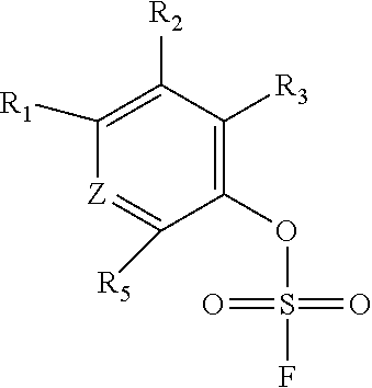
C1(OS(F)(=O)=O)=C([R3])C([R2])=C([R1])[Z]=C1[R5]
